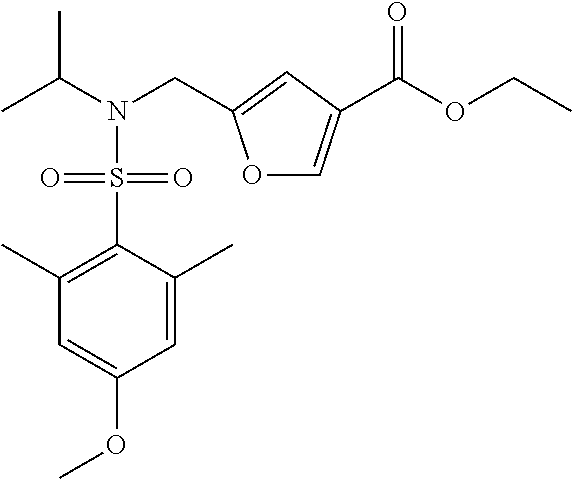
O1C=C(C(OCC)=O)C=C1CN(C(C)C)S(C1=C(C)C=C(OC)C=C1C)(=O)=O
